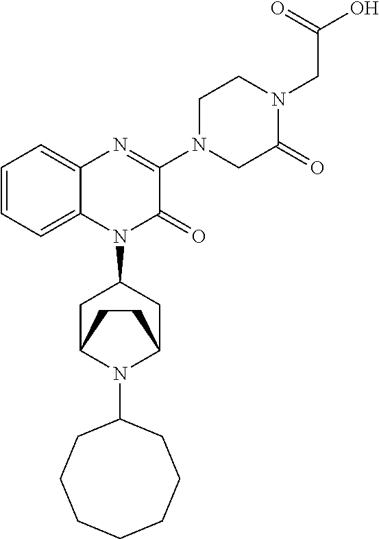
C1=CC=C2C(=C1)N=C(N1CC(=O)N(CC(=O)O)CC1)C(=O)N2C1CC2N(C3CCCCCCC3)C(C1)CC2
